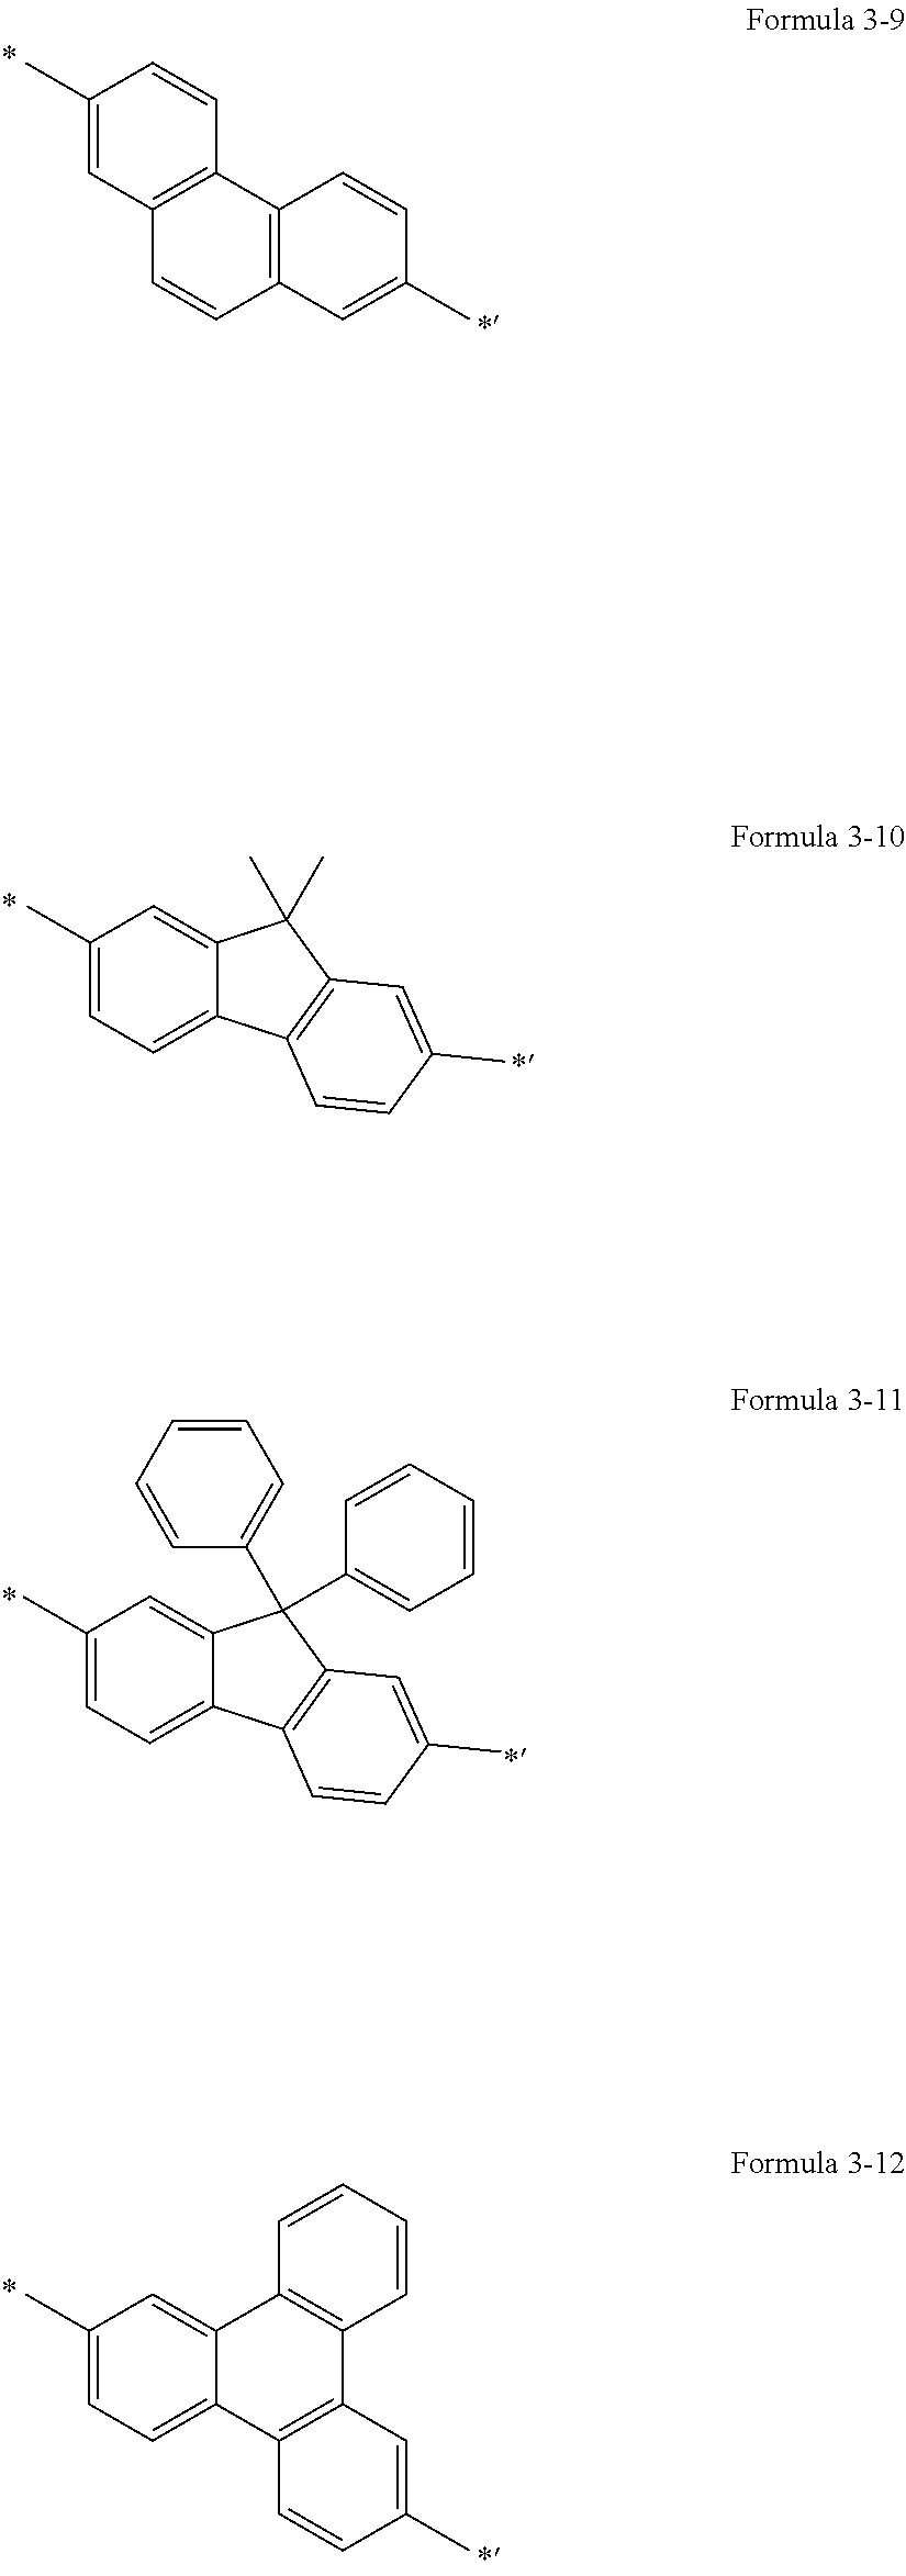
C12=C(C3=C(C=C1)C=C(C)C=C3)C=CC(C)=C2.C1(C)=CC=C2C(=C1)C(C)(C)C1=C2C=CC(C)=C1.C1(C)=CC=C2C(=C1)C(C1=CC=CC=C1)(C1=CC=CC=C1)C1=C2C=CC(C)=C1.C1(C)=CC=C2C(=C1)C1=C(C3=C2C=CC(C)=C3)C=CC=C1
